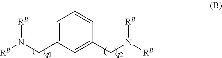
C1=C(CN([RB])[RB])C=C(CN([RB])[RB])C=C1
